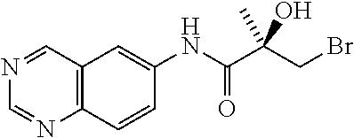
BrCC(C(NC1=CC2=C(C=C1)N=CN=C2)=O)(O)C
